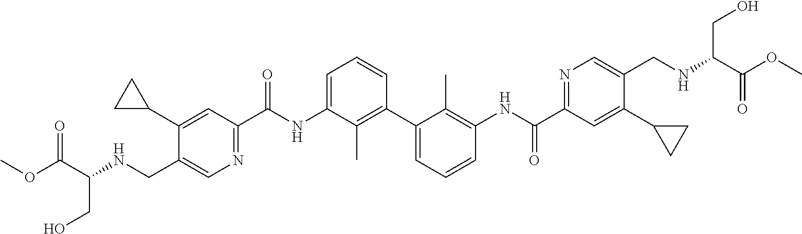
C1(C2CC2)=CC(C(NC2=CC=CC(C3=CC=CC(NC(C4=NC=C(CNC(C(OC)=O)CO)C(C5CC5)=C4)=O)=C3C)=C2C)=O)=NC=C1CNC(C(OC)=O)CO
